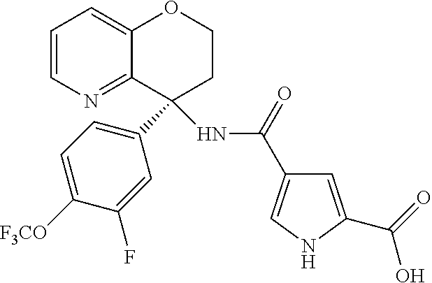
C12=CC=CN=C1C(C1=CC=C([F3CO])C(F)=C1)(NC(=O)C1=CNC(C(=O)O)=C1)CCO2
